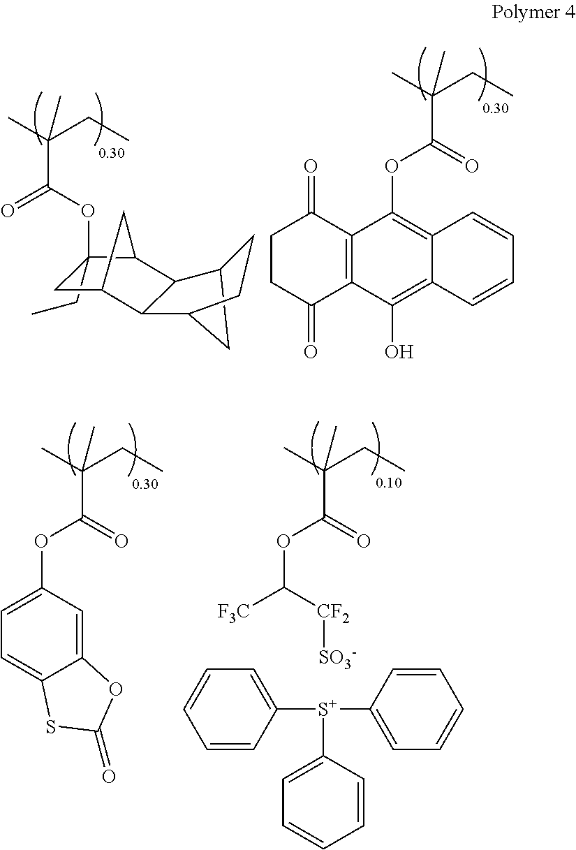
C1(CC)(OC(C(C)(CC)C)=O)CC2C3C(C4CC3CC4)C1C2.C12=C(OC(=O)C(C)(CC)C)C3=C(C(O)=C1C=CC=C2)C(=O)CCC3=O.C1([S+](C2=CC=CC=C2)C2=CC=CC=C2)=CC=CC=C1.C1(OC(=O)C(C)(CC)C)=CC=C2C(=C1)OC(=O)S2.C(OC(=O)C(C)(CC)C)([F3C])[CF2][SO3-]
